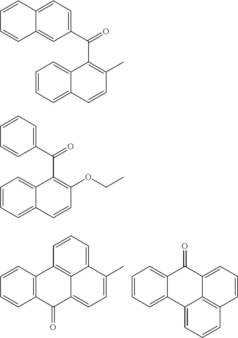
C12=C(C=CC=C1)C1=C3C(=CC=C(C)C3=CC=C1)C2=O.C12=CC=CC=C1C(=O)C1=CC=CC3=C1C2=CC=C3.C1(C(=O)C2=C(C)C=CC3=CC=CC=C32)=CC=C2C(=C1)C=CC=C2.C1(C(=O)C2=C(OCC)C=CC3=CC=CC=C32)=CC=CC=C1
